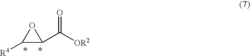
C1(C([OR2])=O)C([R4])O1
